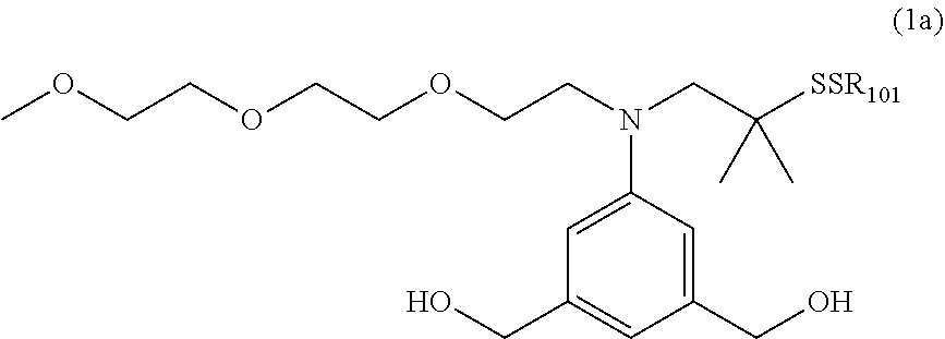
OCC1=CC(CO)=CC(N(CCOCCOCCOC)CC([SSR101])(C)C)=C1
